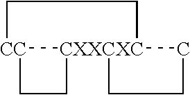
[CC]12[CXXCXC]3(CCC3)(CC1)CC2
